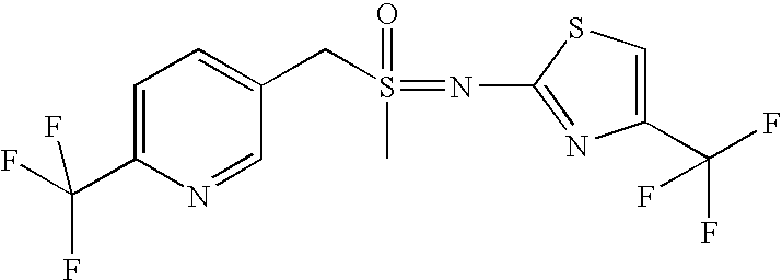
C1=C(C(F)(F)F)N=CC(CS(=O)(C)=NC2=NC(C(F)(F)F)=CS2)=C1
